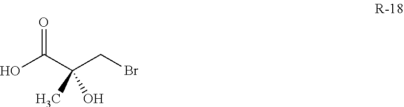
OC(=O)C(CBr)(C)O
